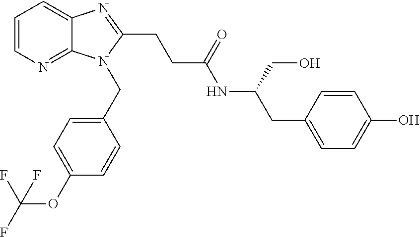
C1=CN=C2C(=C1)N=C(CCC(NC(CC1=CC=C(O)C=C1)CO)=O)N2CC1=CC=C(OC(F)(F)F)C=C1
